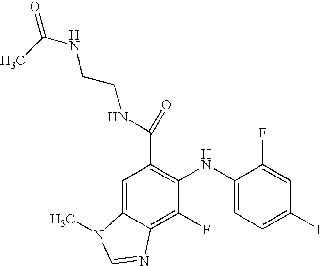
C(C1=C(NC2=CC=C(I)C=C2F)C(F)=C2C(=C1)N(C)C=N2)(NCCNC(C)=O)=O
